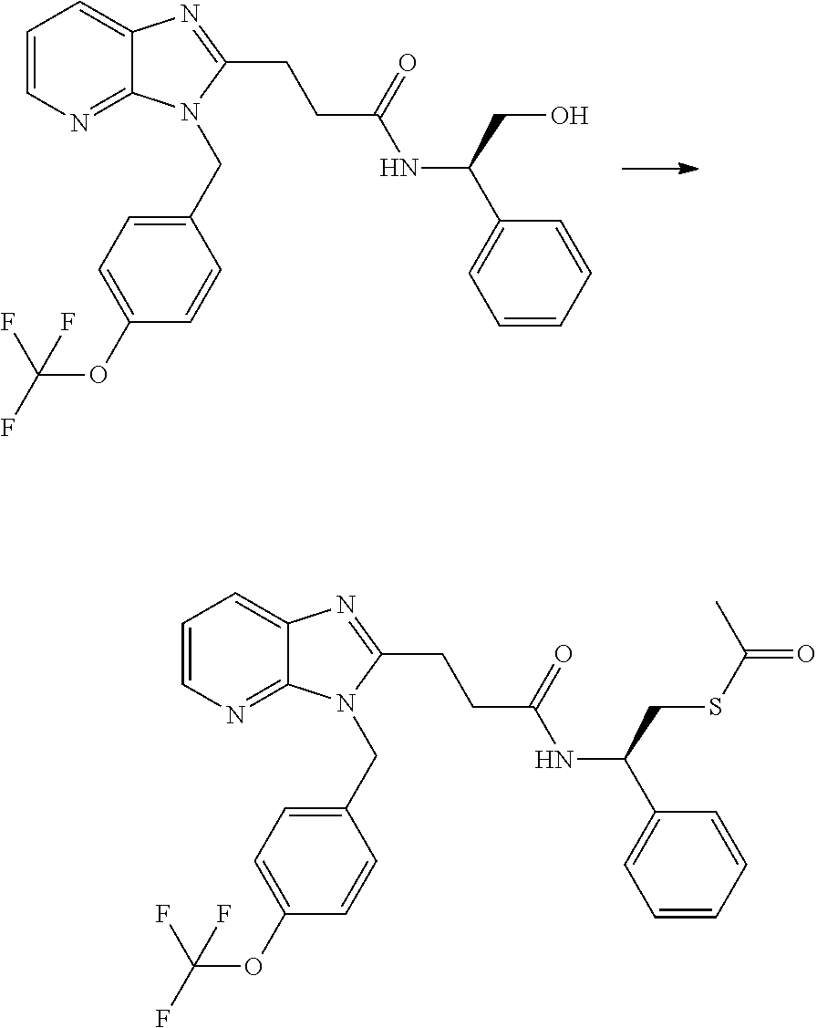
C1=CN=C2C(=C1)N=C(CCC(NC(C1=CC=CC=C1)CO)=O)N2CC1=CC=C(OC(F)(F)F)C=C1.C1=CN=C2C(=C1)N=C(CCC(NC(C1=CC=CC=C1)CSC(=O)C)=O)N2CC1=CC=C(OC(F)(F)F)C=C1
